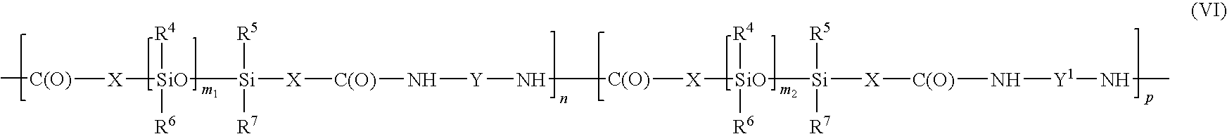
C[C(O)][X][SiO]([R6])([R4])[Si]([R5])([R7])[X][C(O)]N[Y]N[C(O)][X][SiO]([Si]([X][C(O)]N[Y1]NC)([R5])[R7])([R4])[R6]
